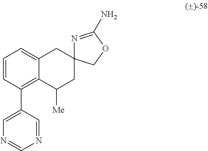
C1=CC(C2=CN=CN=C2)=C2C(=C1)CC1(CC2[Me])N=C(N)OC1
